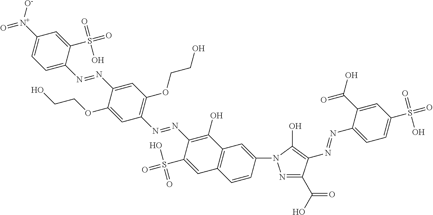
N1=C(C(O)=O)C(N=NC2=CC=C(S(=O)(=O)O)C=C2C(O)=O)=C(O)N1C1=CC2=C(C=C1)C=C(S(=O)(O)=O)C(N=NC1=C(OCCO)C=C(N=NC3=CC=C([N+](=O)[O-])C=C3S(=O)(=O)O)C(OCCO)=C1)=C2O
